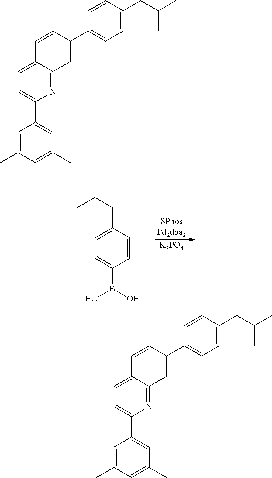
C1=C(C)C=C(C)C=C1C1=CC=C2C(=N1)C=C(C1=CC=C(CC(C)C)C=C1)C=C2.[K3PO4].C1=C(B(O)O)C=CC(CC(C)C)=C1.C1=C(C)C=C(C)C=C1C1=CC=C2C(=N1)C=C(C1=CC=C(CC(C)C)C=C1)C=C2
